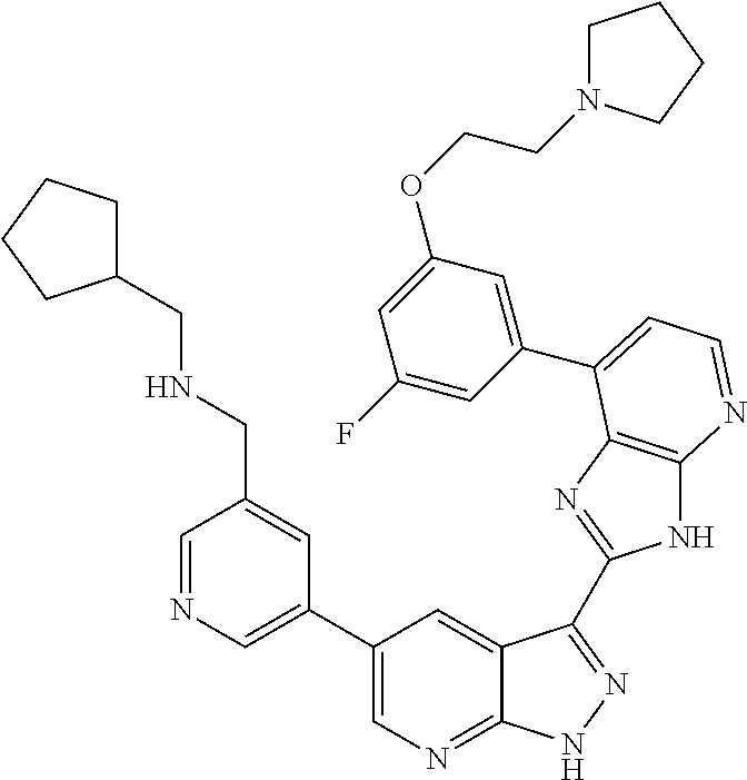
C1(C2=CN=CC(CNCC3CCCC3)=C2)=CN=C2C(=C1)C(C1=NC3=C(N1)N=CC=C3C1=CC(OCCN3CCCC3)=CC(F)=C1)=NN2
